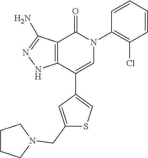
C12=C(C(C3=CSC(CN4CCCC4)=C3)=CN(C3=C(Cl)C=CC=C3)C1=O)NN=C2N
